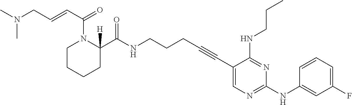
C1(C#CCCCNC(=O)C2([H])N(C(=O)C=CCN(C)C)CCCC2)=CN=C(NC2=CC(F)=CC=C2)N=C1NCCC
